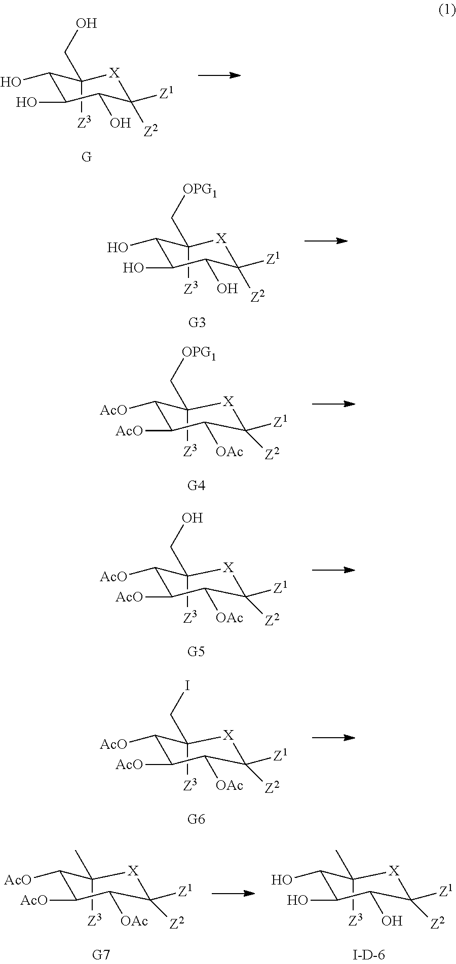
C1(CO)([Z3])C(O)C(O)C(O)C([Z2])([Z1])[X]1.C1(C[OPG1])([Z3])C(O)C(O)C(O)C([Z2])([Z1])[X]1.C1(C[OPG1])([Z3])C([AcO])C([AcO])C([OAc])C([Z2])([Z1])[X]1.C1(CO)([Z3])C([AcO])C([AcO])C([OAc])C([Z2])([Z1])[X]1.C1(CI)([Z3])C([AcO])C([AcO])C([OAc])C([Z2])([Z1])[X]1.C1(C)([Z3])C([AcO])C([AcO])C([OAc])C([Z2])([Z1])[X]1.C1(C)([Z3])C(O)C(O)C(O)C([Z2])([Z1])[X]1
